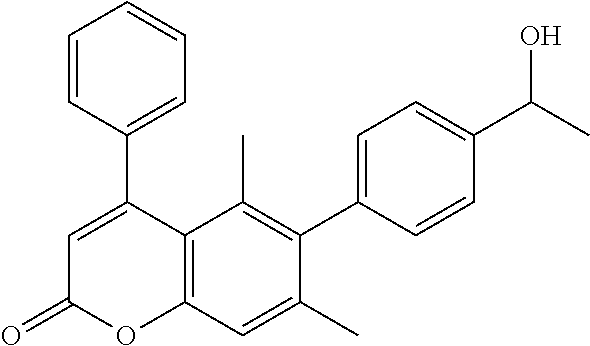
C1(C2=CC(=O)OC3=C2C(C)=C(C2=CC=C(C(O)C)C=C2)C(C)=C3)=CC=CC=C1
